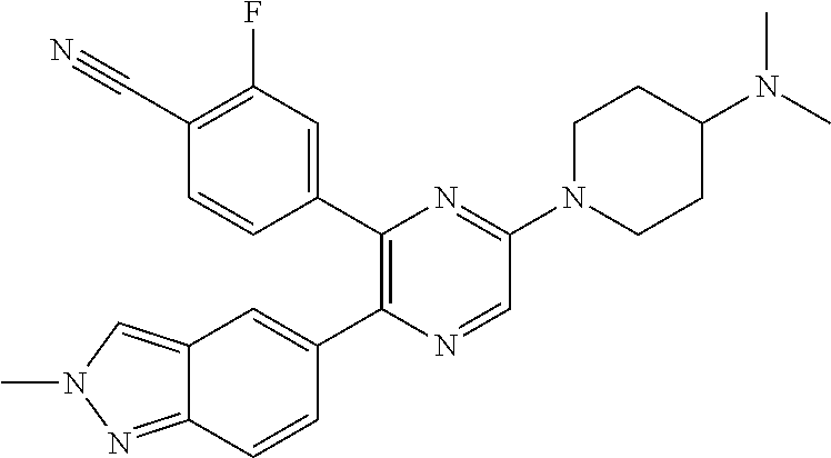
C1(C#N)=C(F)C=C(C2=C(C3=CC4=CN(C)N=C4C=C3)N=CC(N3CCC(N(C)C)CC3)=N2)C=C1
